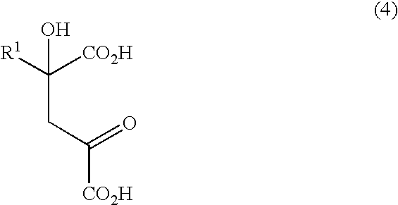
[R1]C([CO2H])(CC([CO2H])=O)O
